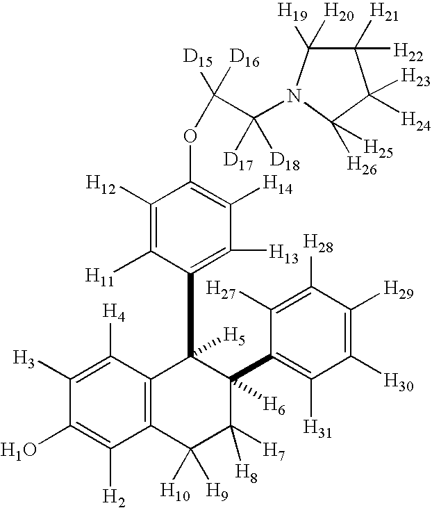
C1([H3])=C([H4])C2=C(C([H2])=C1O)C([H10])([H9])C([H8])([H7])C([H6])(C1=C([H31])C([H30])=C([H29])C([H28])=C1[H27])C2([H5])C1=C([H13])C([H14])=C(OC(C([D17])([D18])N2C([H20])([H19])C([H22])([H21])C([H23])([H24])C2([H26])[H25])([D16])[D15])C([H12])=C1[H11]
